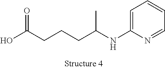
C1=C(NC(CCCC(O)=O)C)N=CC=C1
